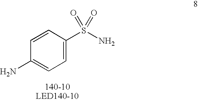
C1=C(N)C=CC(S(N)(=O)=O)=C1
